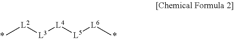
C[L2][L3][L4][L5][L6]C
